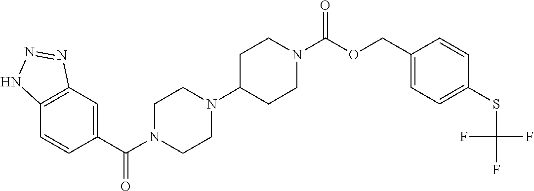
C12=C(C=C(C(N3CCN(C4CCN(C(OCC5=CC=C(SC(F)(F)F)C=C5)=O)CC4)CC3)=O)C=C1)N=NN2
